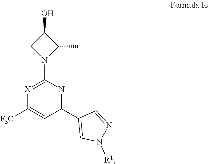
[R1]N1N=CC(C2=NC(N3CC(O)C3C)=[X]C([F3C])=C2)=C1
